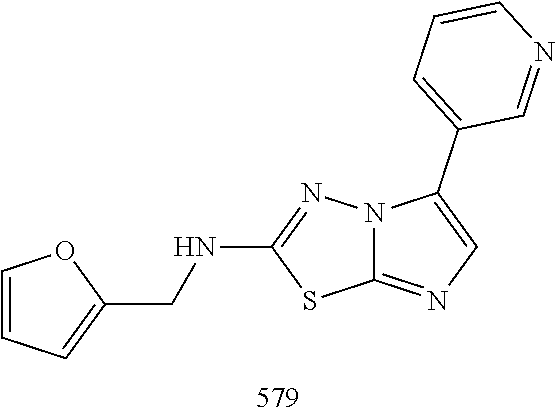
C1(NCC2=CC=CO2)=NN2C(=NC=C2C2=CC=CN=C2)S1
